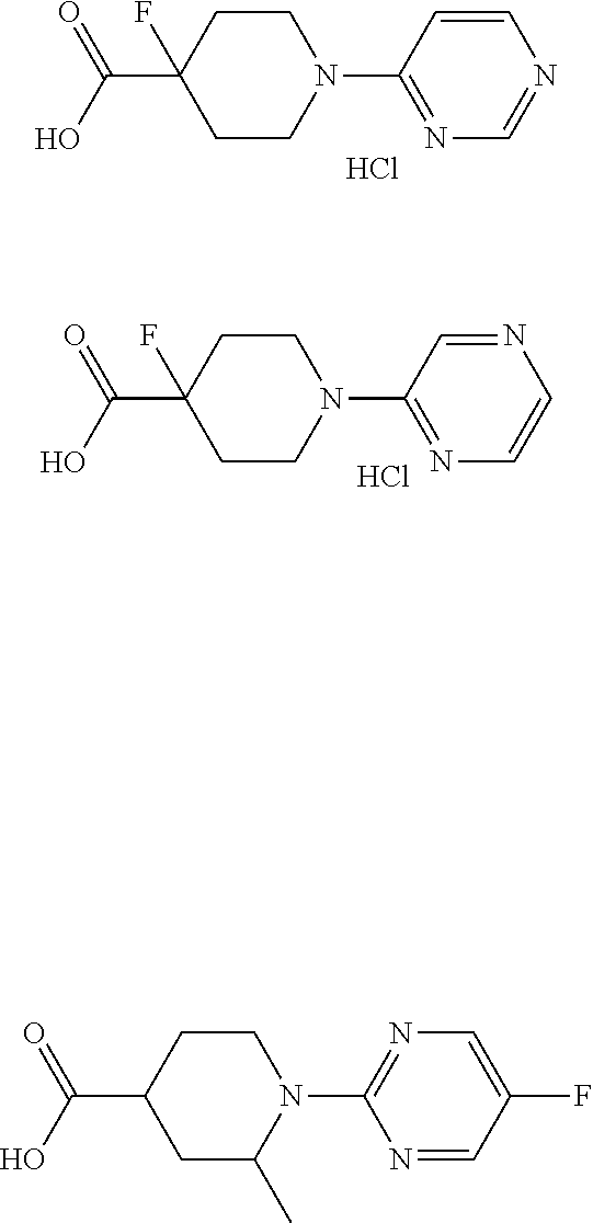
C1=NC=CC(N2CCC(C(O)=O)(F)CC2)=N1.Cl.C(C1(F)CCN(C2=NC=CN=C2)CC1)(O)=O.Cl.C1=NC(N2C(C)CC(C(O)=O)CC2)=NC=C1F
